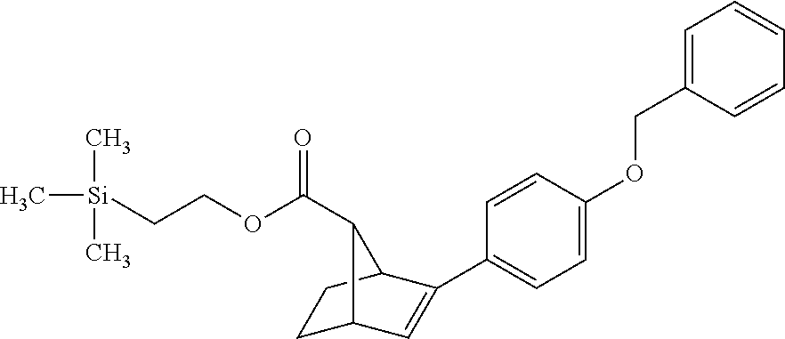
C[Si](CCOC(=O)C1C2CCC1C(C1=CC=C(OCC3=CC=CC=C3)C=C1)=C2)(C)C
